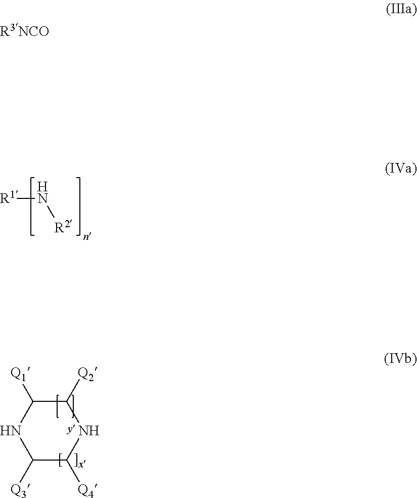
[R1]N[R2].N1C([Q3])C([Q4])NC([Q2])C1[Q1]
